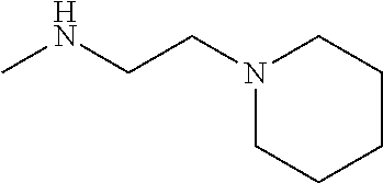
N1(CCNC)CCCCC1
